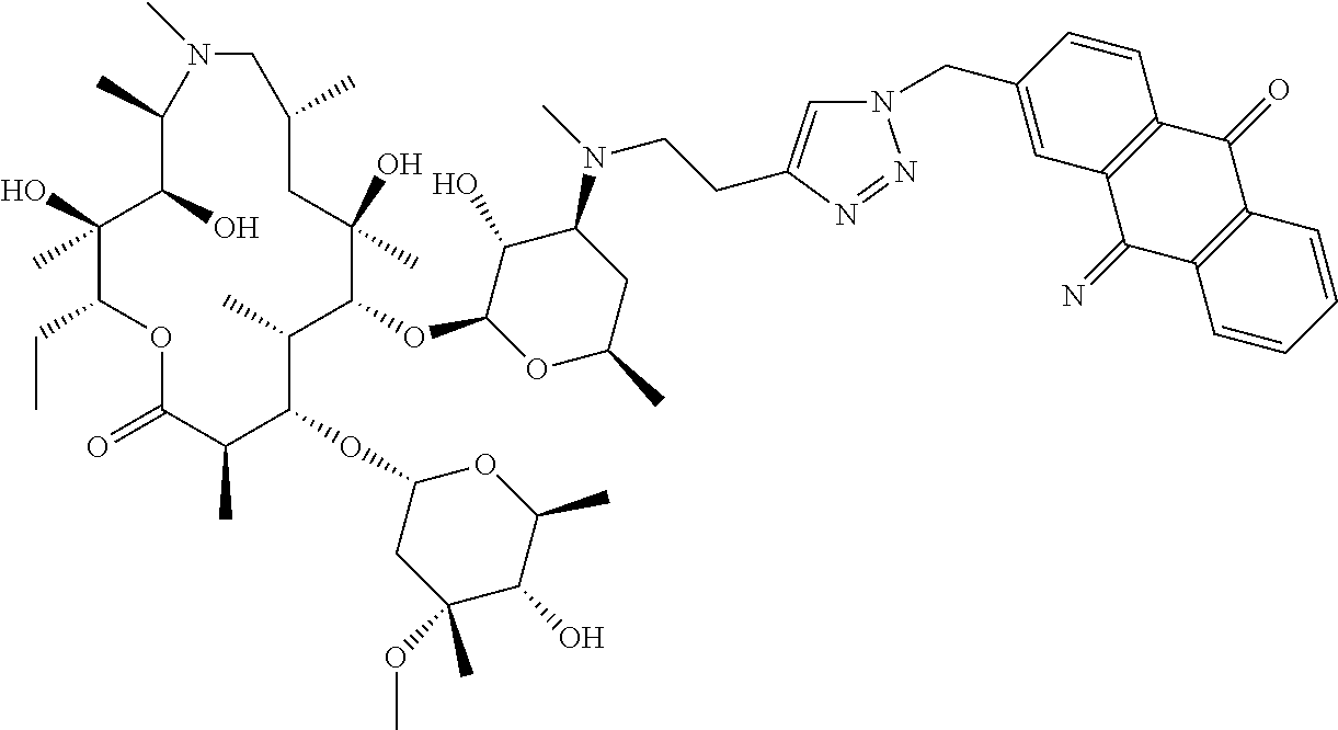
C1(O)C(OC2C(C)C(OC3CC(OC)(C)C(O)C(C)O3)C(C)C(=O)OC(CC)C(O)(C)C(O)C(C)N(C)CC(C)CC2(O)C)OC(C)CC1N(C)CCC1=CN(CC2=CC3=C(C=C2)C(=O)C2=C(C3=N)C=CC=C2)N=N1
